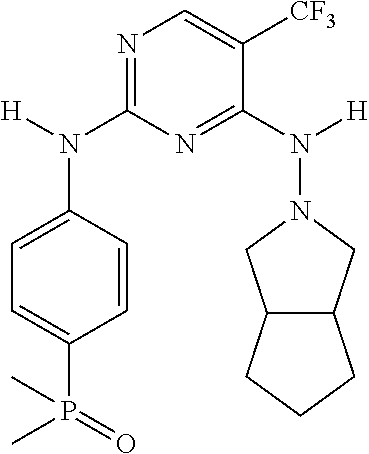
C1=CC(N([H])C2=NC=C([CF3])C(N([H])N3CC4C(C3)CCC4)=N2)=CC=C1P(=O)(C)C
